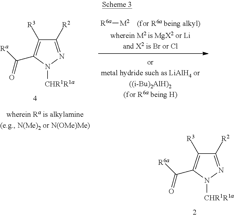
C1([R2])=NN([CHR1R1a])C(C([Ra])=O)=C1[R3].[R6a][M2].C1([R2])=NN([CHR1R1a])C(C([R6a])=O)=C1[R3]
